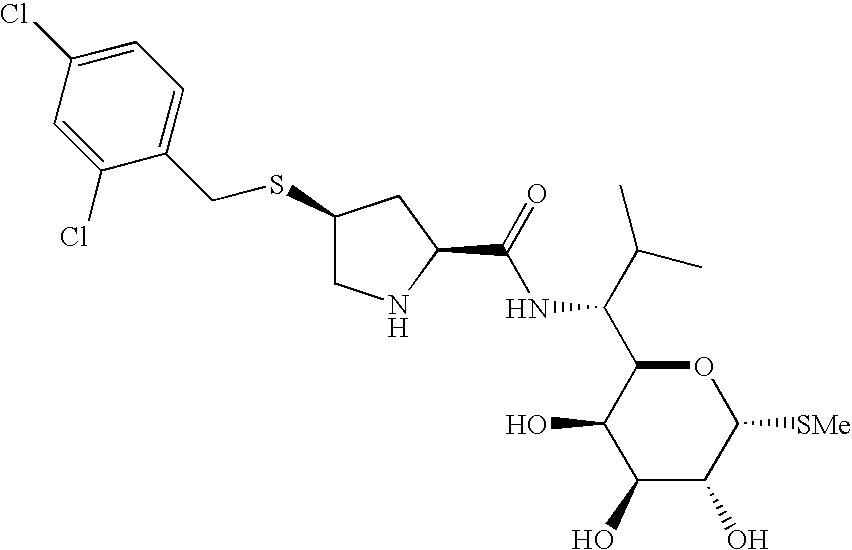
C1(O)C(O)C([SMe])OC(C(C(C)C)NC(C2CC(SCC3=CC=C(Cl)C=C3Cl)CN2)=O)C1O
